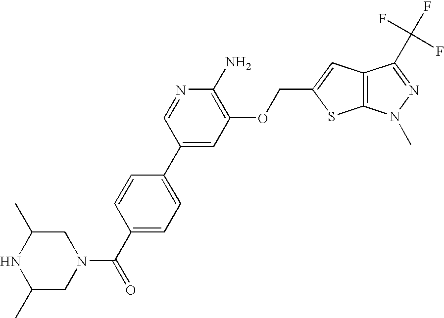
C12=C(C=C(COC3=C(N)N=CC(C4=CC=C(C(N5CC(C)NC(C)C5)=O)C=C4)=C3)S1)C(C(F)(F)F)=NN2C
